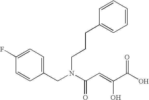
C1(F)=CC=C(CN(C(C=C(C(O)=O)O)=O)CCCC2=CC=CC=C2)C=C1
